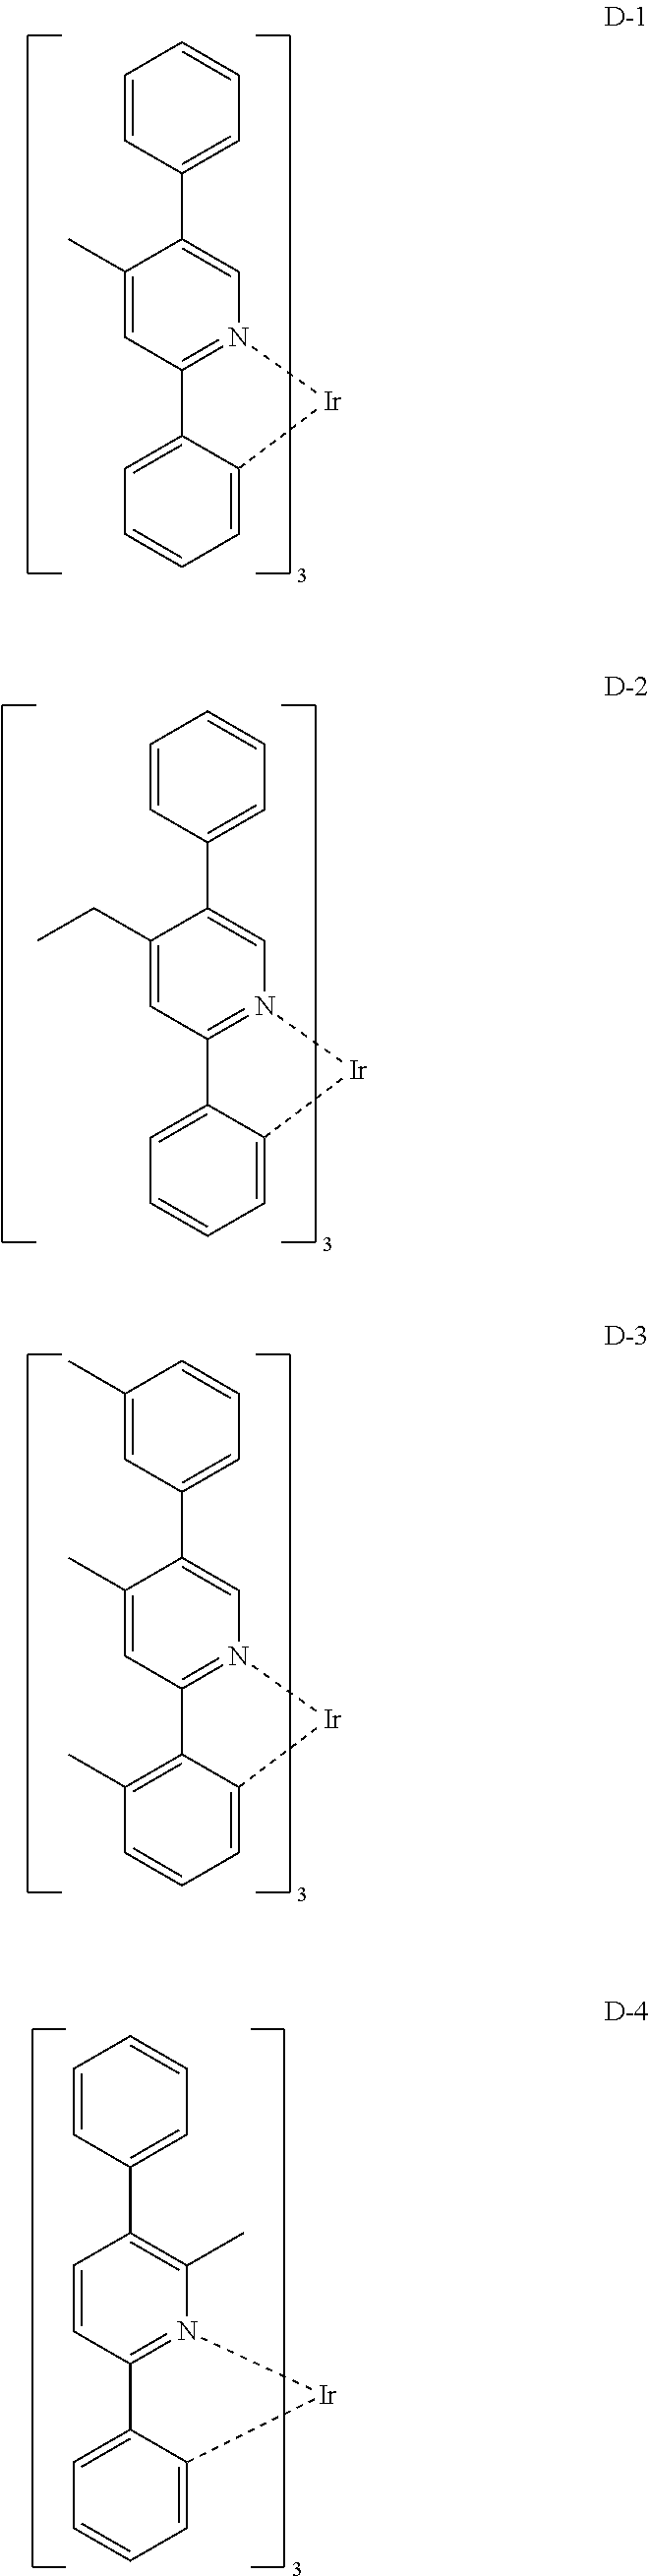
C1=CC(C2=CN3=C(C=C2C)C2=CC=CC=C2[Ir]3)=CC=C1.C1=CC(C2=CN3=C(C=C2CC)C2=CC=CC=C2[Ir]3)=CC=C1.C1(C)=CC(C2=CN3=C(C=C2C)C2=C(C)C=CC=C2[Ir]3)=CC=C1.C1=CC(C2=C(C)N3=C(C=C2)C2=CC=CC=C2[Ir]3)=CC=C1
